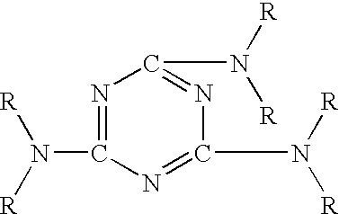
N1=C(N([R])[R])N=C(N([R])[R])N=C1N([R])[R]
